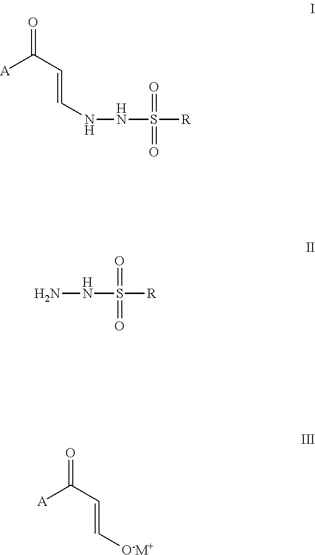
[A]C(C=CNNS([R])(=O)=O)=O.NNS([R])(=O)=O.[A]C(C=C[O-M+])=O
